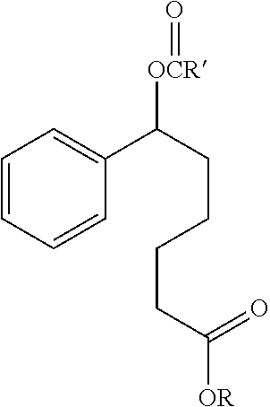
C1=CC=CC(C(CCCCC([OR])=O)[OCR]=O)=C1
